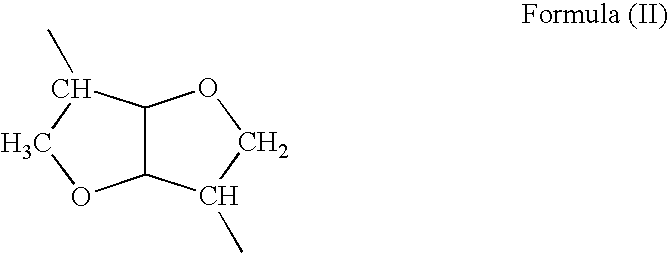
C1OC2C(C1C)OCC2C
